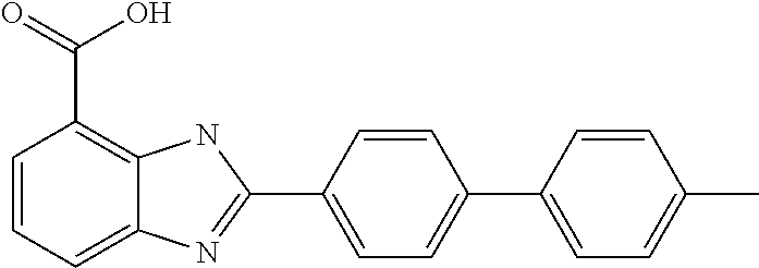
C1=CC=C2C(=C1C(O)=O)NC(C1=CC=C(C3=CC=C(C)C=C3)C=C1)=N2
